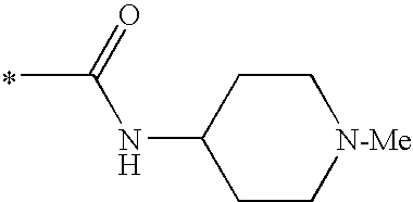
*.CC(=O)NC1CC[N-Me]CC1
